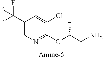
C1(C(F)(F)F)=CN=C(OC(CN)C)C(Cl)=C1
